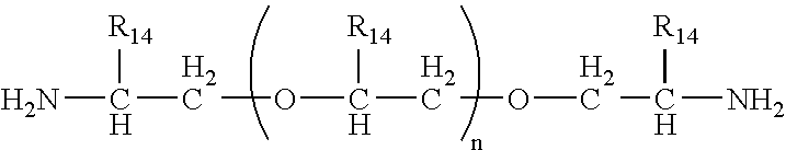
NC([R14])COC(COCC(N)[R14])[R14]
